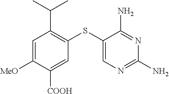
C1=C([MeO])C([COOH])=CC(SC2=CN=C(N)N=C2N)=C1C(C)C
